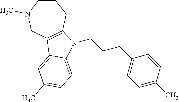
C1CN(C)CC2=C(C1)N(CCCC1=CC=C(C)C=C1)C1=CC=C(C)C=C21
